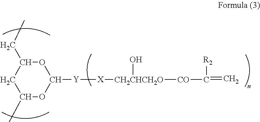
O1C(CC)CC(C)OC1[Y][X][CH2CHCH2O](O)[CO]C([R2])=C
